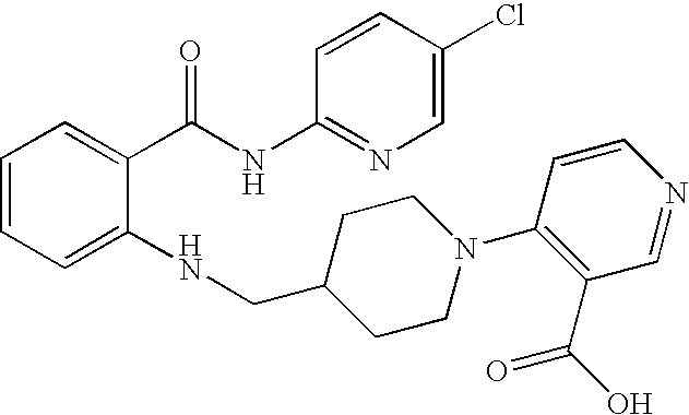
C1=CC=C(NCC2CCN(C3=C(C(O)=O)C=NC=C3)CC2)C(C(NC2=NC=C(Cl)C=C2)=O)=C1
